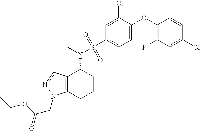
C1(OC2=CC=C(S(N(C)C3C4=C(CCC3)N(CC(=O)OCC)N=C4)(=O)=O)C=C2Cl)=C(F)C=C(Cl)C=C1
